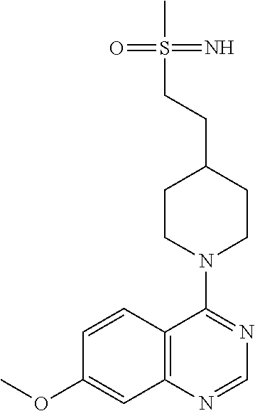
C1=CC2=C(C=C1OC)N=CN=C2N1CCC(CCS(C)(=N)=O)CC1
